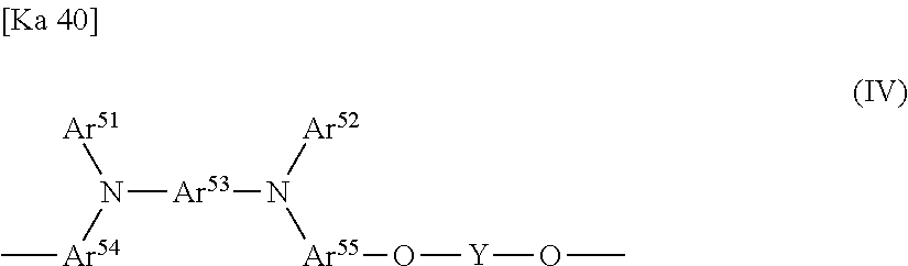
N([Ar53]N([Ar55]O[Y]OC)[Ar52])([Ar54]C)[Ar51]
